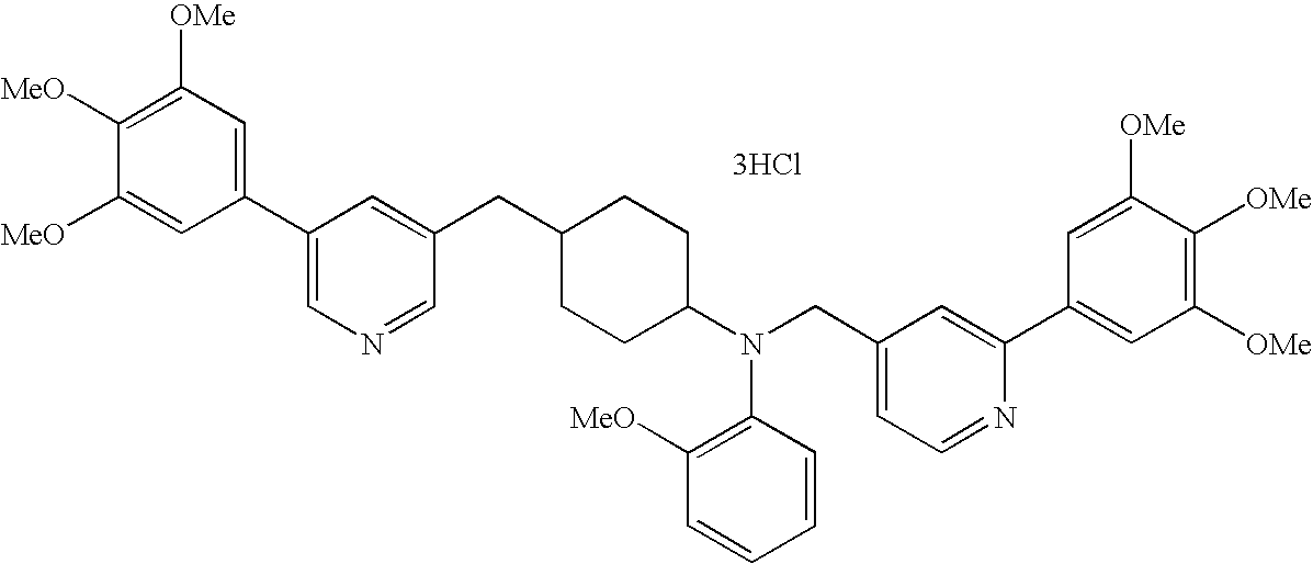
C1=C([MeO])C([MeO])=C([OMe])C=C1C1=CN=CC(CC2CCC(N(CC3=CC=NC(C4=CC([OMe])=C([OMe])C([OMe])=C4)=C3)C3=C([MeO])C=CC=C3)CC2)=C1.[3HCl]
